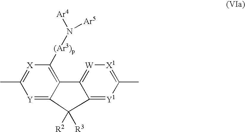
[(Ar3)p](C1=C2C(=[Y]C(C)=[X]1)C([R2])([R3])C1=[Y1]C(C)=[X1][W]=C21)N([Ar4])[Ar5]
